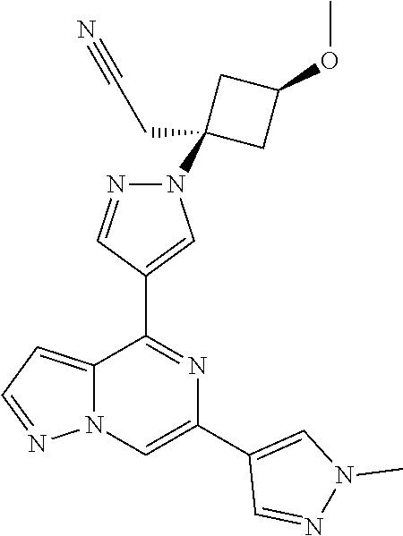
C12=CC=NN1C=C(C1=CN(C)N=C1)N=C2C1=CN(C2(CC#N)CC(OC)C2)N=C1
